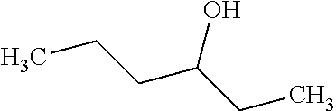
CCCC(CC)O
